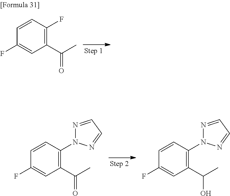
FC1=CC(C(C)=O)=C(N2N=CC=N2)C=C1.FC1=CC(C(C)O)=C(N2N=CC=N2)C=C1.FC1=CC(C(C)=O)=C(F)C=C1
